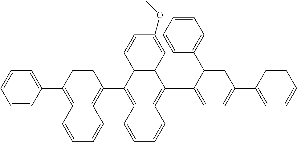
C1=CC(C2=CC=CC=C2)=C2C(=C1C1=C3C(=C(C4=CC=C(C5=CC=CC=C5)C=C4C4=CC=CC=C4)C4=C1C=CC(OC)=C4)C=CC=C3)C=CC=C2
